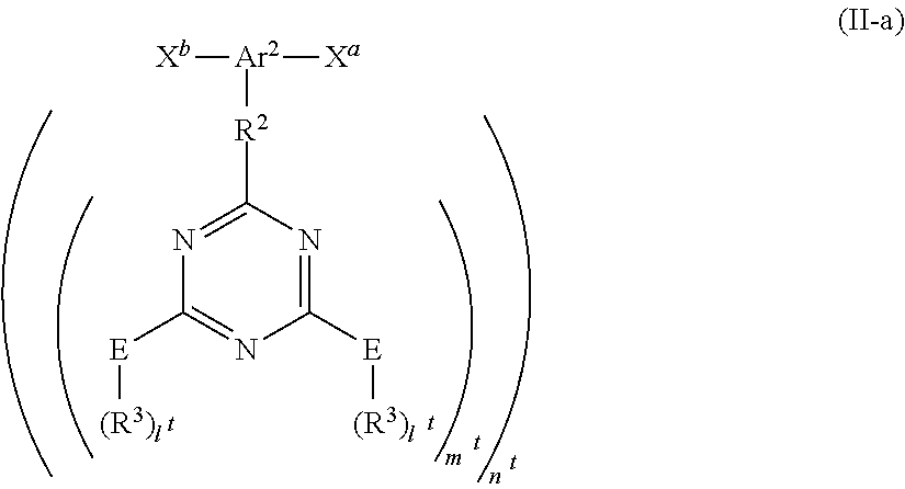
C1([E][(R3)l])=NC([R2][Ar2]([Xb])[Xa])=NC([E][(R3)l])=N1
